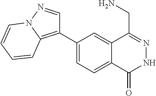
C1(C2=C3N(N=C2)C=CC=C3)=CC=C2C(=C1)C(CN)=NNC2=O
